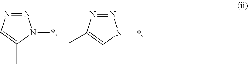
N1=NC=C(C)N1*.N1=NC(C)=CN1*
